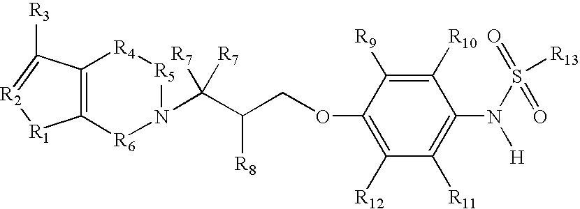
C12=C(C([R3])=[R2][R1]1)[R4][R5]N(C([R7])([R7])C(COC1=C([R12])C([R11])=C(N(S(=O)(=O)[R13])[H])C([R10])=C1[R9])[R8])[R6]2
